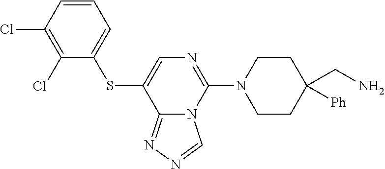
C1(Cl)=C(Cl)C=CC=C1SC1=CN=C(N2CCC(CN)([Ph])CC2)N2C1=NN=C2
